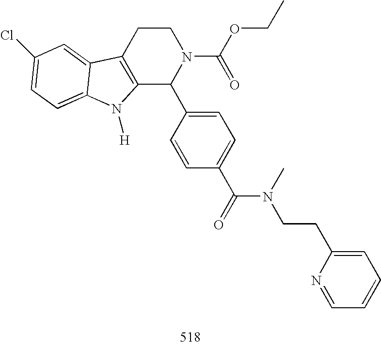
C12=C(CCN(C(OCC)=O)C1C1=CC=C(C(=O)N(C)CCC3=CC=CC=N3)C=C1)C1=CC(Cl)=CC=C1N2[H]
